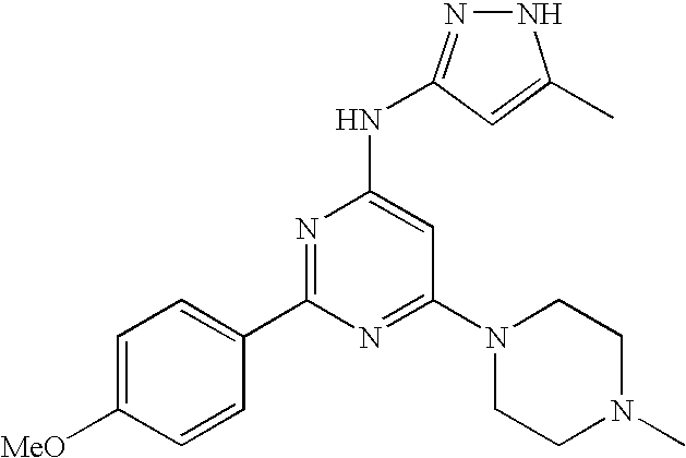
N1N=C(NC2=CC(N3CCN(C)CC3)=NC(C3=CC=C([MeO])C=C3)=N2)C=C1C
